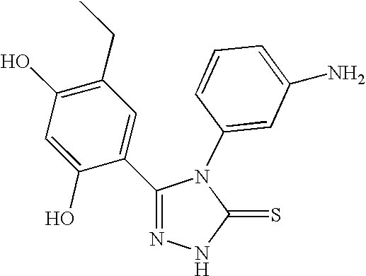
C1(O)=C(CC)C=C(C2=NNC(=S)N2C2=CC(N)=CC=C2)C(O)=C1
